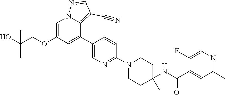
C1=C(OCC(O)(C)C)C=C(C2=CN=C(N3CCC(NC(C4=CC(C)=NC=C4F)=O)(C)CC3)C=C2)C2=C(C#N)C=NN12
